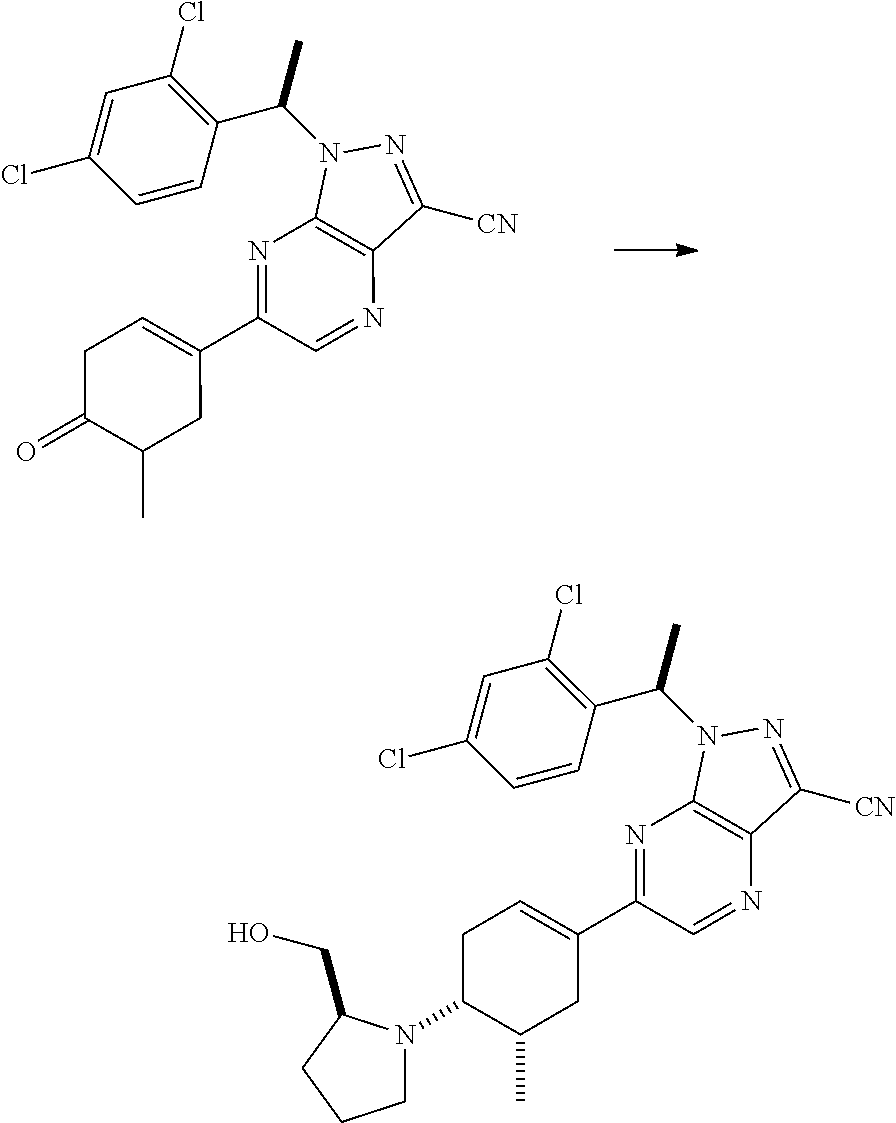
N1(C2C(C)CC(C3=NC4=C(N=C3)C([CN])=NN4C(C3=C(Cl)C=C(Cl)C=C3)C)=CC2)CCCC1CO.O=C1C(C)CC(C2=NC3=C(N=C2)C([CN])=NN3C(C2=C(Cl)C=C(Cl)C=C2)C)=CC1
